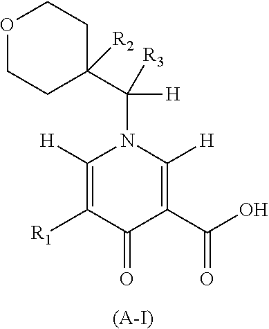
O1CCC(C([H])([R3])N2C([H])=C([R1])C(=O)C(C(O)=O)=C2[H])([R2])CC1.[(A-I)]
